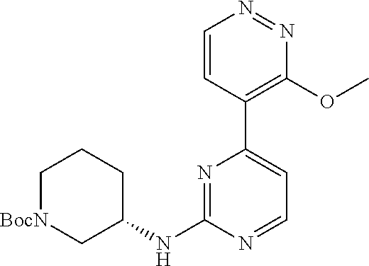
C1=CC(C2=CC=NC(NC3CCC[BocN]C3)=N2)=C(OC)N=N1
